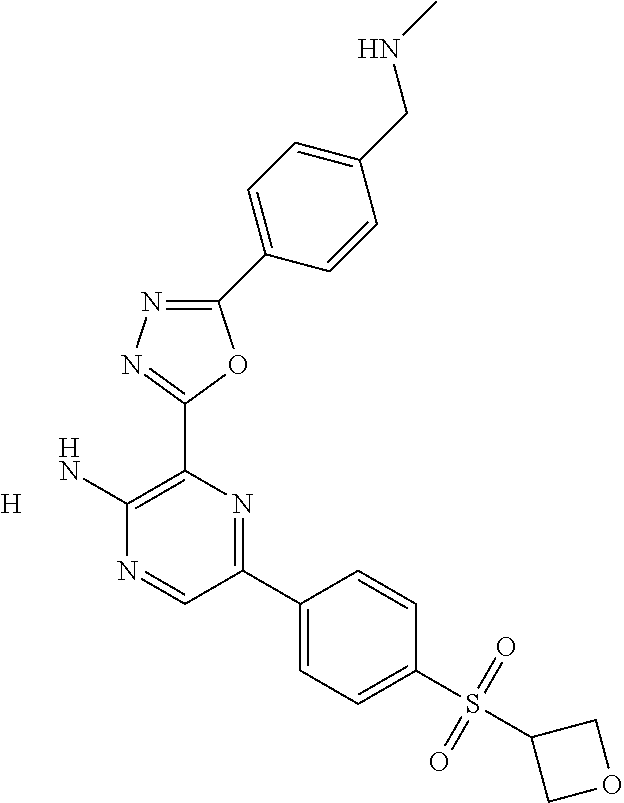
[H].C1(N)=C(C2=NN=C(C3=CC=C(CNC)C=C3)O2)N=C(C2=CC=C(S(=O)(=O)C3COC3)C=C2)C=N1
